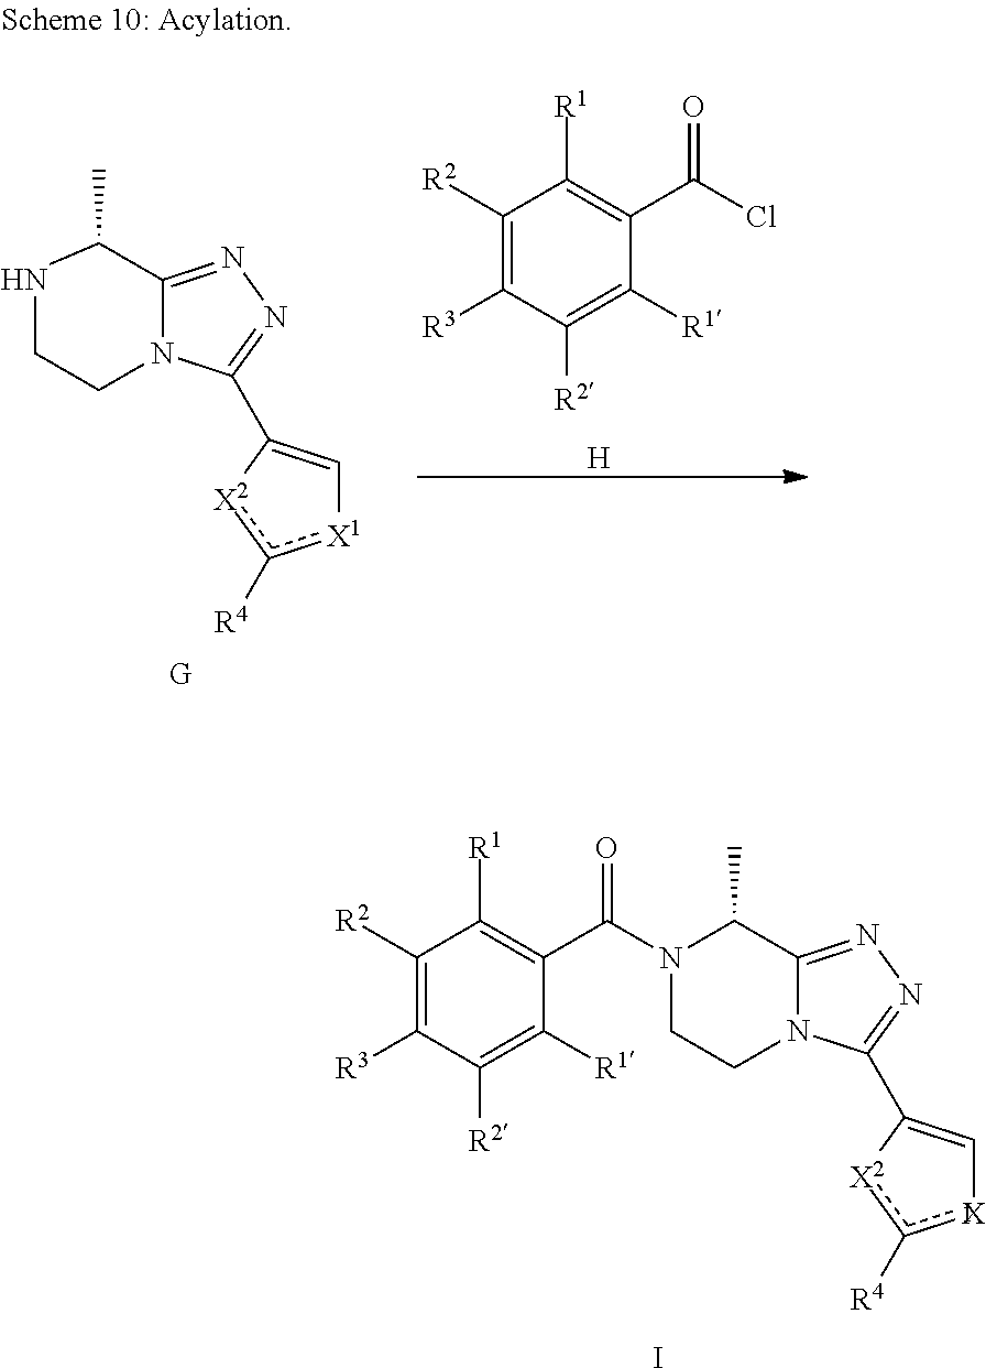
C1CN2C(=NN=C2C2=C[X1]c([R4])[X2]2)C(C)N1C(C1=C([R1])C([R2])=C([R3])C([R2])=C1[R1])=O.I.[G].N1CCN2C(=NN=C2C2=C[X1]c([R4])[X2]2)C1C.C1([R2])=C([R3])C([R2])=C([R1])C(C(Cl)=O)=C1[R1].[H]
